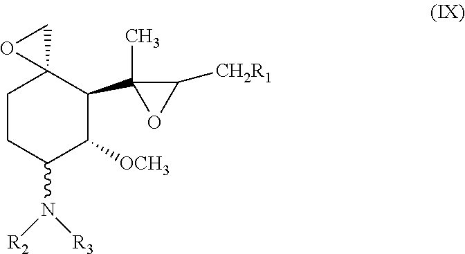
C1CC(N([R2])[R3])C([OCH3])C(C2(C)OC2[CH2R1])C12CO2
